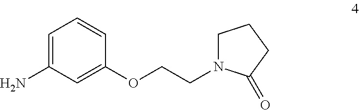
NC1=CC=CC(OCCN2CCCC2=O)=C1
